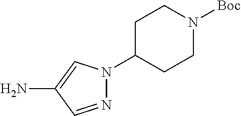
N1=CC(N)=CN1C1CCN([Boc])CC1
